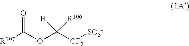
[R107]C(OC([CF2][SO3-])([H])[R106])=O
